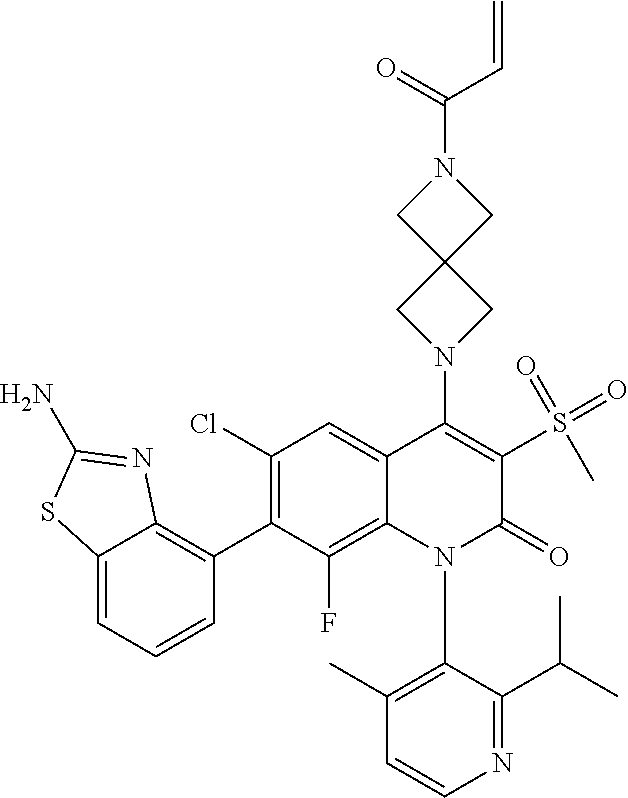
C1=CN=C(C(C)C)C(N2C(=O)C(S(=O)(C)=O)=C(N3CC4(C3)CN(C(C=C)=O)C4)C3=CC(Cl)=C(C4=C5N=C(N)SC5=CC=C4)C(F)=C23)=C1C
